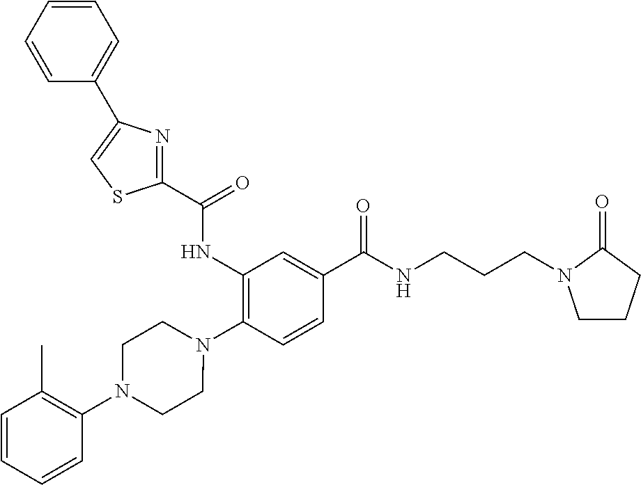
C1(NC(=O)C2=NC(C3=CC=CC=C3)=CS2)=C(N2CCN(C3=C(C)C=CC=C3)CC2)C=CC(C(NCCCN2CCCC2=O)=O)=C1
